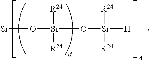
[Si]O[Si]([R24])([R24])O[Si]([R24])([R24])[H]
